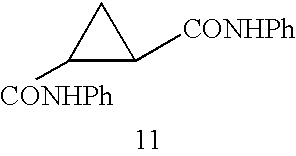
C1([CONHPh])C([CONHPh])C1
